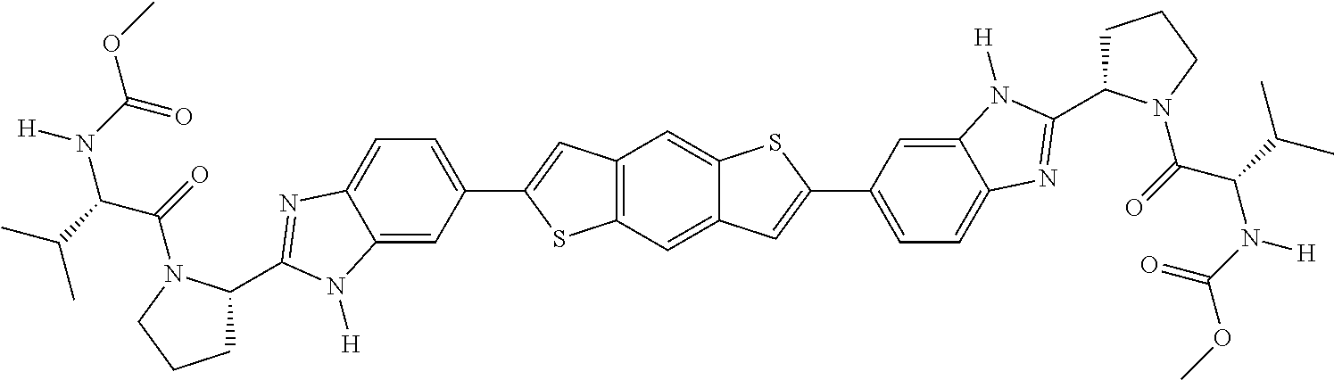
CC(C)C(N([H])C(OC)=O)C(=O)N1C(C2=NC3=CC=C(C4=CC5=C(S4)C=C4C(=C5)SC(C5=CC=C6C(=C5)N([H])C(C5CCCN5C(C(N([H])C(OC)=O)C(C)C)=O)=N6)=C4)C=C3N2[H])CCC1
